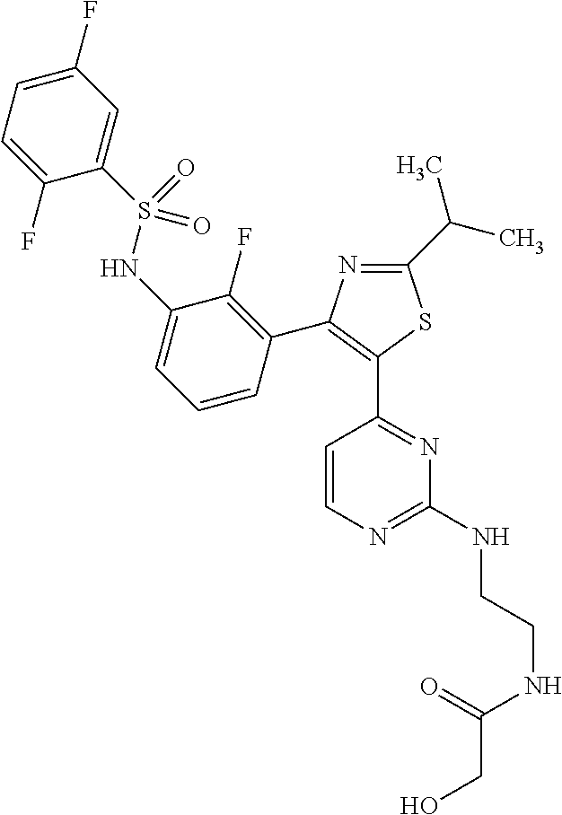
N(CCNC1=NC=CC(C2=C(C3=C(F)C(NS(C4=CC(F)=CC=C4F)(=O)=O)=CC=C3)N=C(C(C)C)S2)=N1)C(=O)CO
